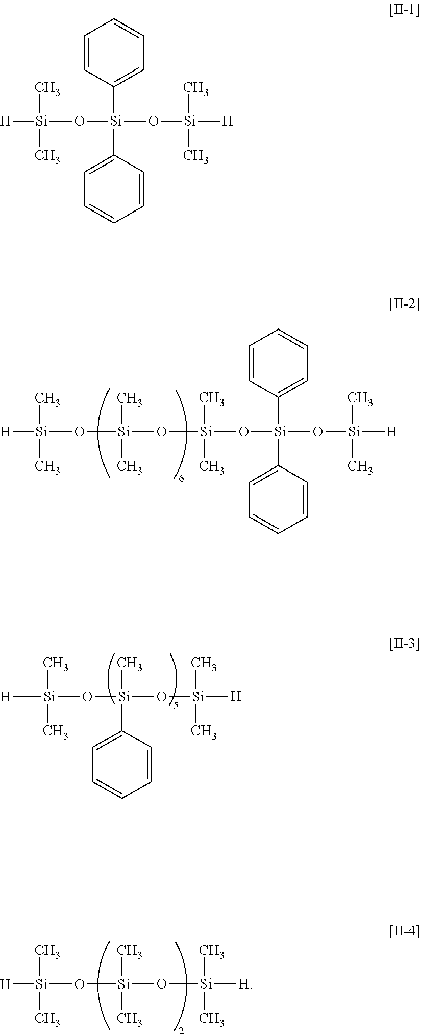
C[Si](C1=CC=CC=C1)(O[Si]([H])(C)C)O[Si]([H])(C)C.C1=CC([Si](C2=CC=CC=C2)(O[Si](O[Si](O[Si](C)(C)[H])(C)C)(C)C)O[Si]([H])(C)C)=CC=C1.[H][Si](O[Si](O[Si](C)(C)[H])(C)C)(C)C.C1=CC([Si](C2=CC=CC=C2)(O[Si]([H])(C)C)O[Si]([H])(C)C)=CC=C1
